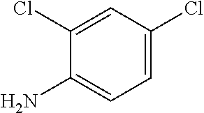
C1=C(Cl)C=C(Cl)C(N)=C1
